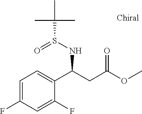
C(C(OC)=O)C(C1=CC=C(F)C=C1F)NS(C(C)(C)C)=O
